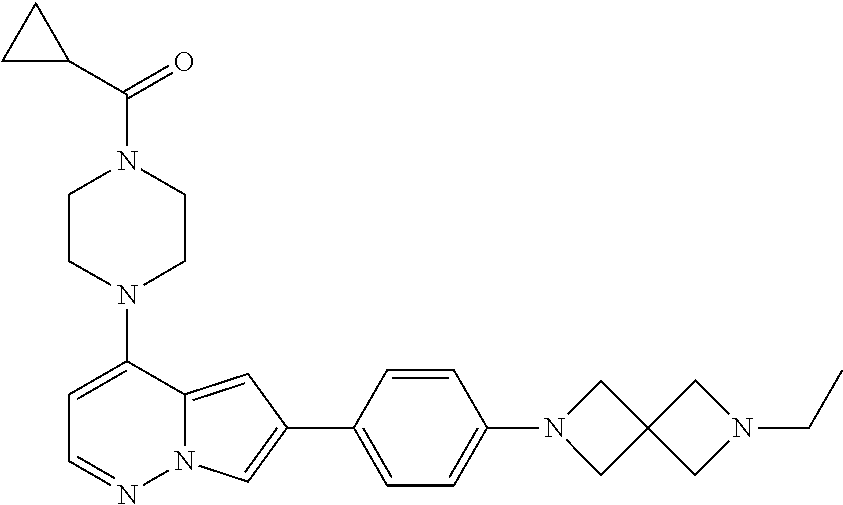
N1(C2=CC=NN3C2=CC(C2=CC=C(N4CC5(C4)CN(CC)C5)C=C2)=C3)CCN(C(C2CC2)=O)CC1
